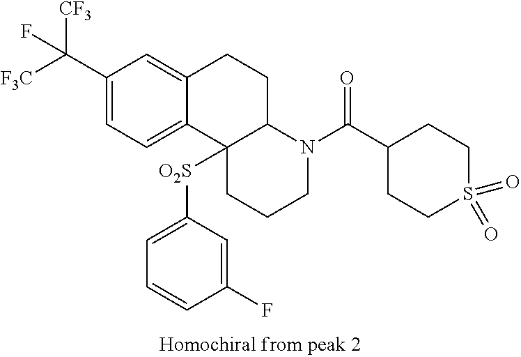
C(C1=CC=C2C(=C1)CCC1C2([O2S]C2=CC=CC(F)=C2)CCCN1C(C1CCS(=O)(=O)CC1)=O)([F3C])([CF3])F
